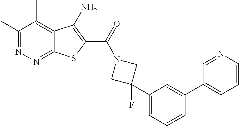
C1(C)=NN=C2C(=C1C)C(N)=C(C(=O)N1CC(C3=CC=CC(C4=CC=CN=C4)=C3)(F)C1)S2
